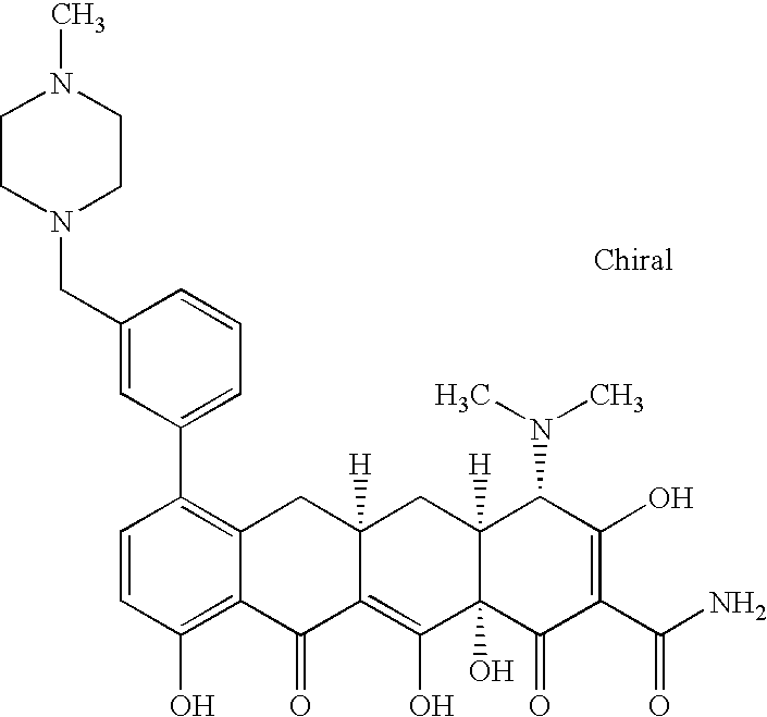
C1=CC(O)=C2C(=C1C1=CC=CC(CN3CCN(C)CC3)=C1)CC1([H])C(=C(O)C3(O)C([H])(C1)C(N(C)C)C(O)=C(C(N)=O)C3=O)C2=O
